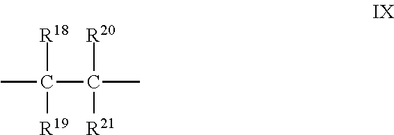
CC(C(C)([R20])[R21])([R18])[R19]
